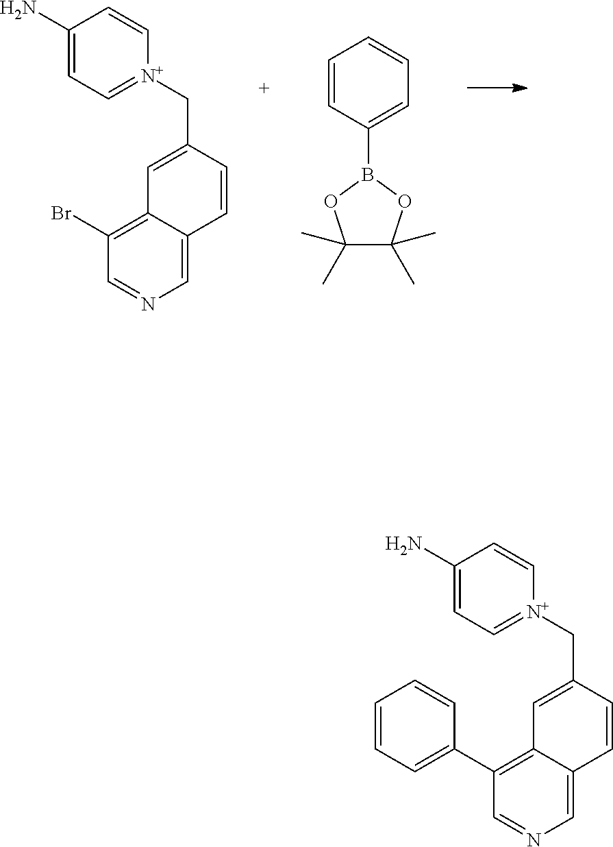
C1=CC(B2OC(C)(C)C(C)(C)O2)=CC=C1.C1(Br)=C2C(=CN=C1)C=CC(C[N+]1=CC=C(N)C=C1)=C2.C1(C2=CC=CC=C2)=C2C(=CN=C1)C=CC(C[N+]1=CC=C(N)C=C1)=C2
